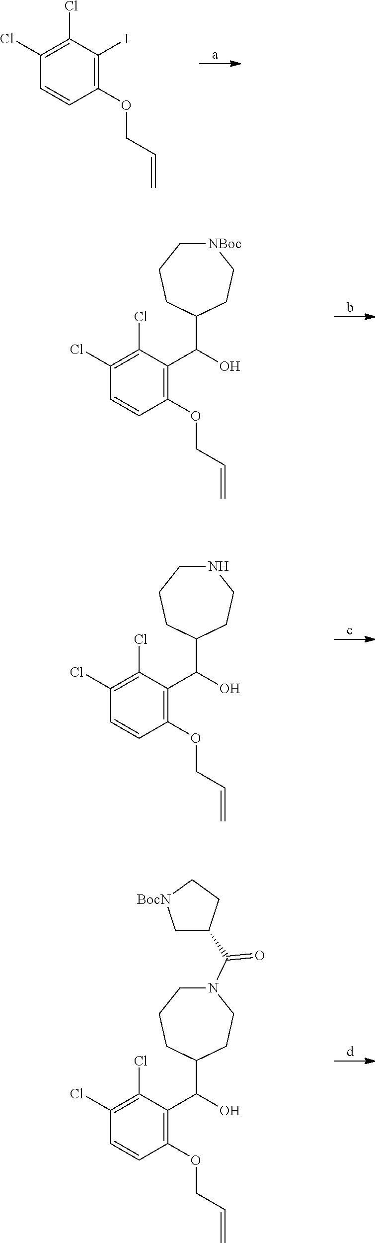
C1(OCC=C)=C(I)C(Cl)=C(Cl)C=C1.C1(OCC=C)=C(C(O)C2CC[NBoc]CCC2)C(Cl)=C(Cl)C=C1.C1(OCC=C)=C(C(O)C2CCNCCC2)C(Cl)=C(Cl)C=C1.C1(OCC=C)=C(C(O)C2CCN(C(=O)C3C[BocN]CC3)CCC2)C(Cl)=C(Cl)C=C1
